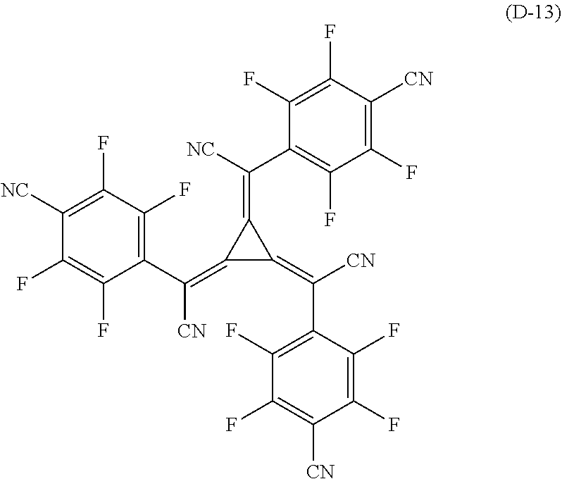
C1(C([CN])=C2C(=C(C3=C(F)C(F)=C([CN])C(F)=C3F)[CN])C2=C(C2=C(F)C(F)=C([CN])C(F)=C2F)[NC])=C(F)C(F)=C([NC])C(F)=C1F
